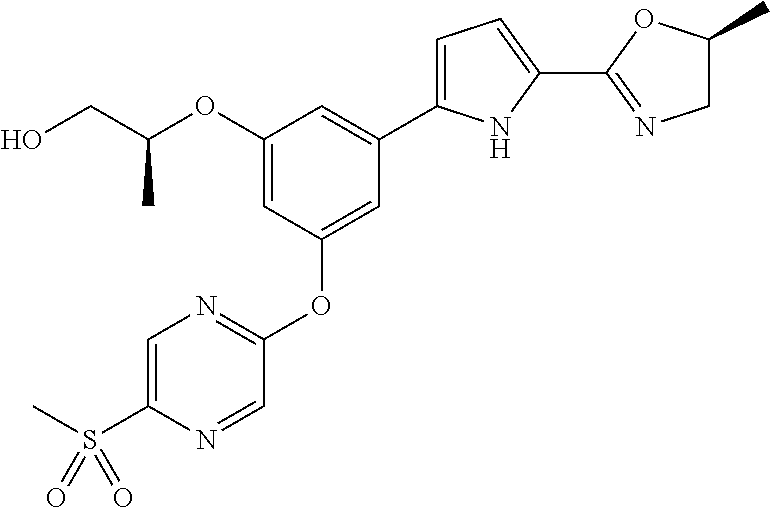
C1=C(S(C)(=O)=O)N=CC(OC2=CC(C3=CC=C(C4=NCC(C)O4)N3)=CC(OC(CO)C)=C2)=N1
